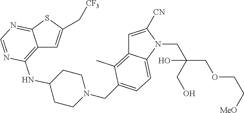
C12=C(NC3CCN(CC4=CC=C5C(=C4C)C=C([CN])N5CC(CO)(COCC[MeO])O)CC3)N=CN=C1SC(C[CF3])=C2
